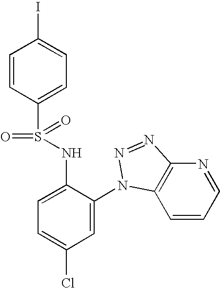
C1=CC(S(NC2=CC=C(Cl)C=C2N2C3=C(N=CC=C3)N=N2)(=O)=O)=CC=C1I
